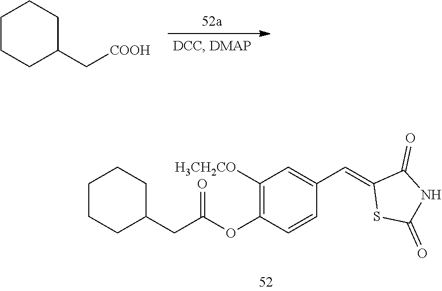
C(C(OC1=C([H3CH2CO])C=C(C=C2SC(=O)NC2=O)C=C1)=O)C1CCCCC1.C1CCC(C[COOH])CC1
